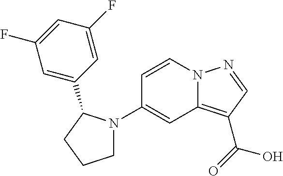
C1(N2CCCC2C2=CC(F)=CC(F)=C2)=CC2=C(C(=O)O)C=NN2C=C1
